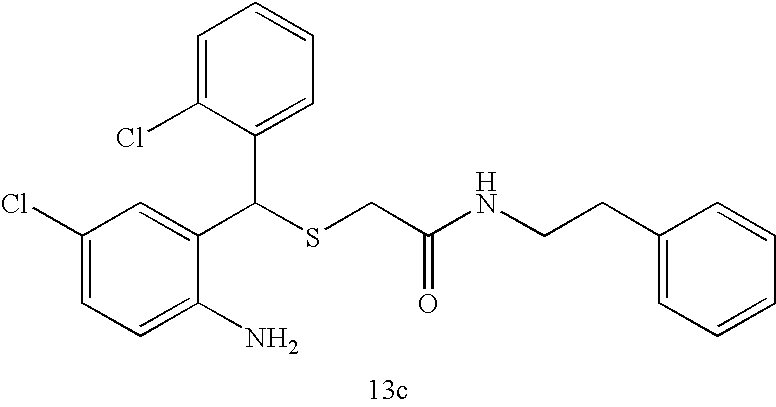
C1=C(N)C(C(SCC(=O)NCCC2=CC=CC=C2)C2=CC=CC=C2Cl)=CC(Cl)=C1
